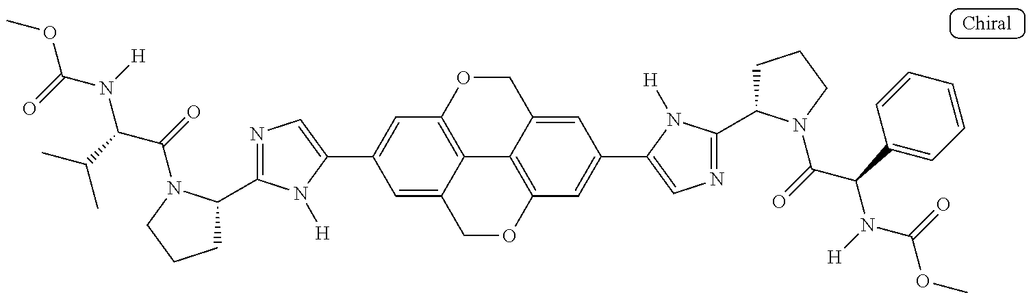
N1=C(C2CCCN2C(C(N(C(OC)=O)[H])C(C)C)=O)N([H])C(C2=CC3=C4C(=C2)COC2=C4C(=CC(C4=CN=C(C5CCCN5C(C(N(C(OC)=O)[H])C5=CC=CC=C5)=O)N4[H])=C2)CO3)=C1
